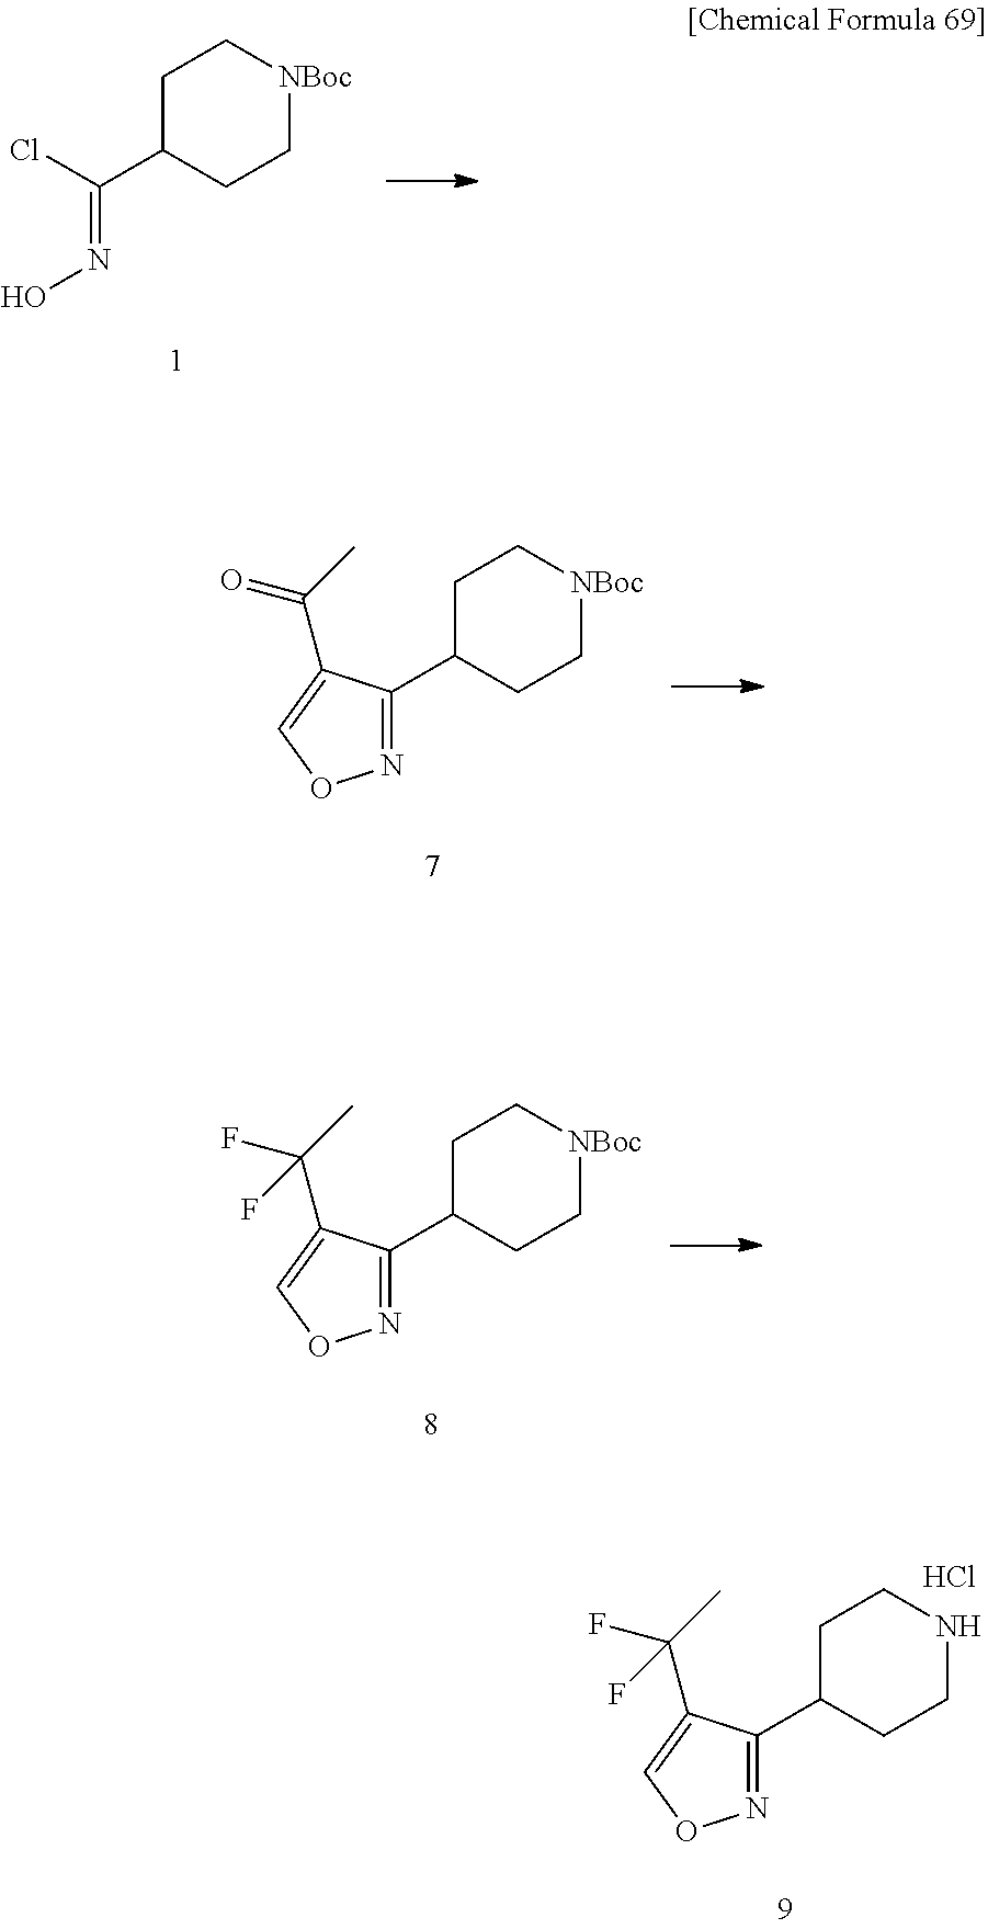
ClC(C1CC[NBoc]CC1)=NO.C1(C2CC[NBoc]CC2)=NOC=C1C(C)=O.C1(C2CC[NBoc]CC2)=NOC=C1C(C)(F)F.C1(C2CCNCC2)=NOC=C1C(C)(F)F.Cl
